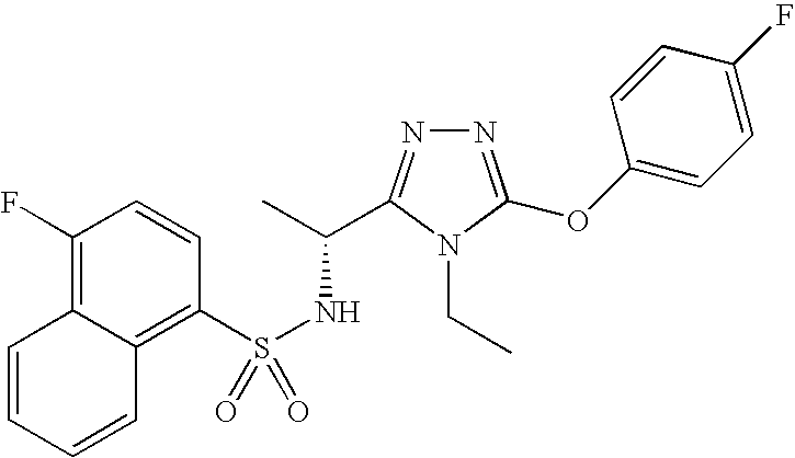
N1=C(OC2=CC=C(F)C=C2)N(CC)C(C(C)NS(=O)(C2=C3C(=C(F)C=C2)C=CC=C3)=O)=N1
